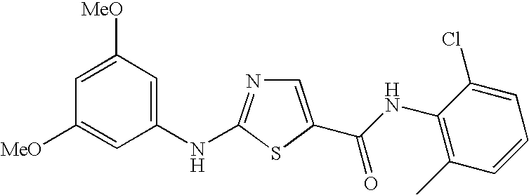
C1([MeO])=CC([MeO])=CC(NC2=NC=C(C(NC3=C(C)C=CC=C3Cl)=O)S2)=C1
